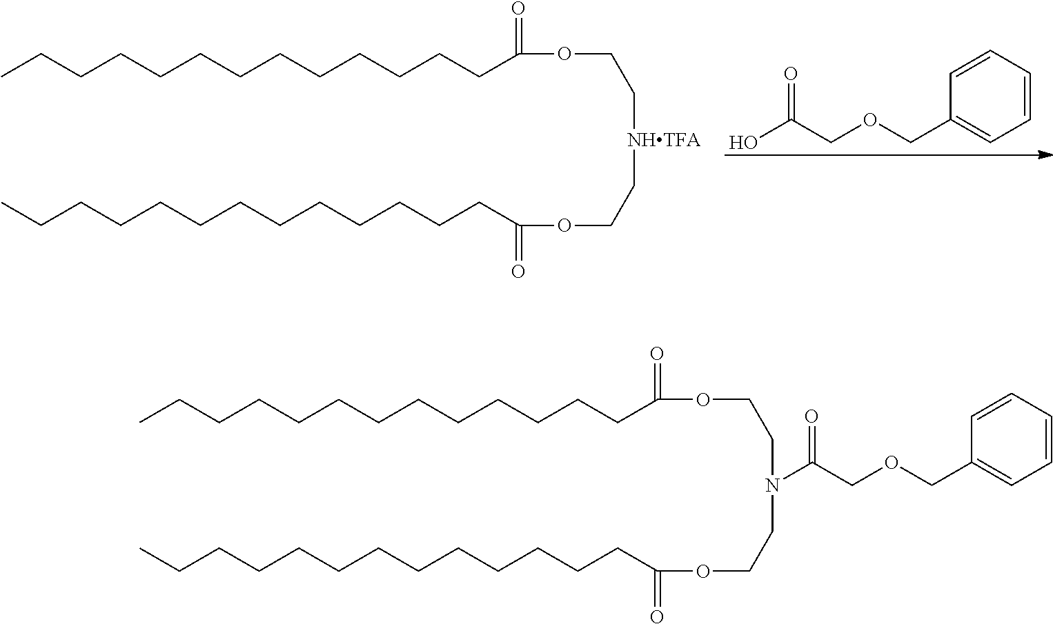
O(CC(O)=O)CC1=CC=CC=C1.CCCCCCCCCCCCCC(OCC[NHTFA]CCOC(CCCCCCCCCCCCC)=O)=O.CCCCCCCCCCCCCC(OCCN(CCOC(CCCCCCCCCCCCC)=O)C(COCC1=CC=CC=C1)=O)=O
